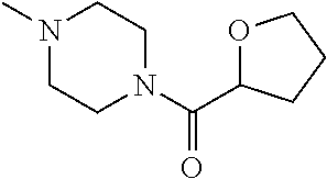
N1(C)CCN(C(=O)C2OCCC2)CC1
